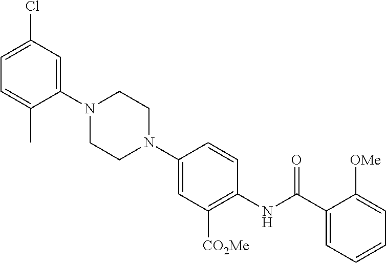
C1CN(C2=CC(Cl)=CC=C2C)CCN1C1=CC([CO2Me])=C(NC(C2=CC=CC=C2[OMe])=O)C=C1
